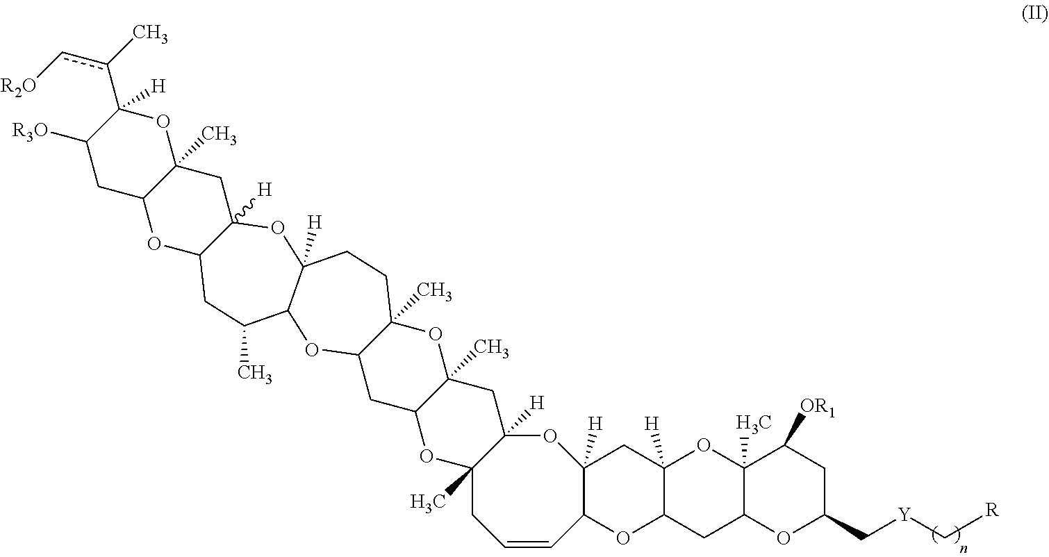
C12(C)CC=CC3C([H])(OC1([H])CC1(C)C(O2)CC2C(C)(O1)CCC1([H])C(O2)C(C)CC2C([H])(O1)CC1(C)C(O2)CC([R3O])C(c(C)c[R2O])([H])O1)CC1([H])C(O3)CC2C(C)(O1)C([OR1])CC(C[Y]C[R])O2
